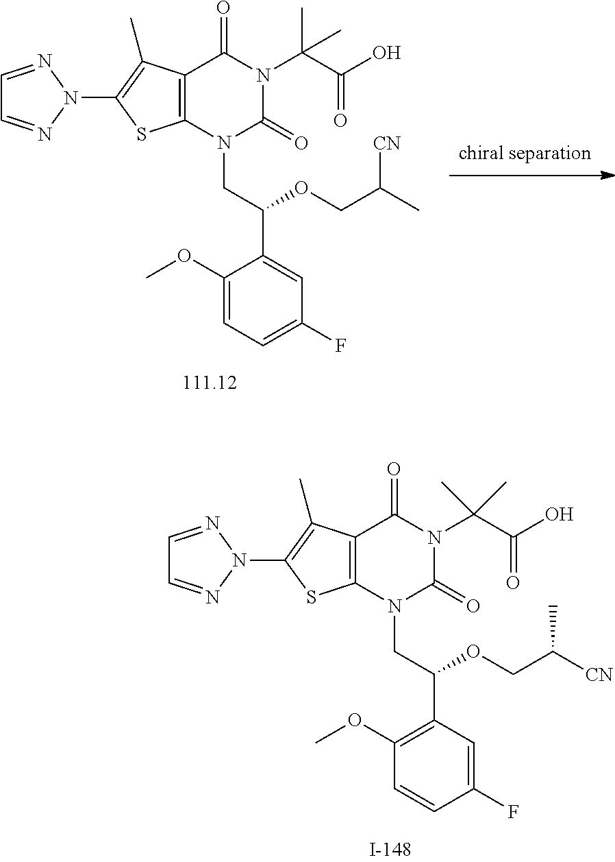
C12=C(N(CC(C3=C(OC)C=CC(F)=C3)OCC([CN])C)C(=O)N(C(C(O)=O)(C)C)C1=O)SC(N1N=CC=N1)=C2C.C12=C(N(CC(C3=CC(F)=CC=C3OC)OCC(C)[CN])C(=O)N(C(C(O)=O)(C)C)C1=O)SC(N1N=CC=N1)=C2C
